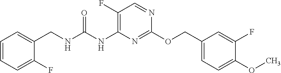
C1(OCC2=CC=C(OC)C(F)=C2)=NC(NC(NCC2=CC=CC=C2F)=O)=C(F)C=N1
